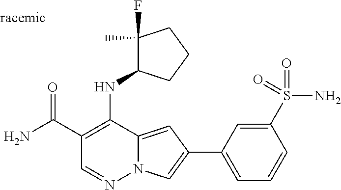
O=C(C1=C(NC2C(F)(C)CCC2)C2=CC(C3=CC=CC(S(N)(=O)=O)=C3)=CN2N=C1)N
